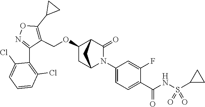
C1(OCC2=C(C3CC3)ON=C2C2=C(Cl)C=CC=C2Cl)CC2N(C3=CC=C(C(NS(C4CC4)(=O)=O)=O)C(F)=C3)C(=O)C1C2
